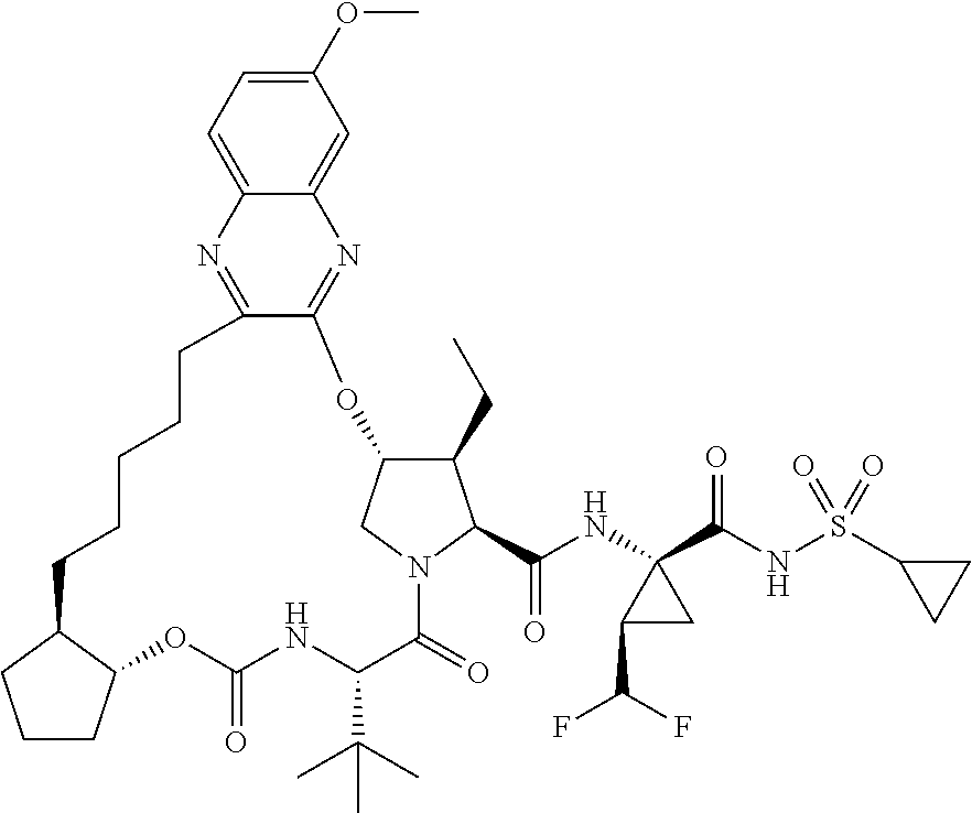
C1(OC)=CC=C2C(=C1)N=C1C(=N2)CCCCCC2CCCC2OC(=O)NC(C(C)(C)C)C(=O)N2CC(O1)C(CC)C2C(NC1(C(NS(C2CC2)(=O)=O)=O)C(C(F)F)C1)=O
